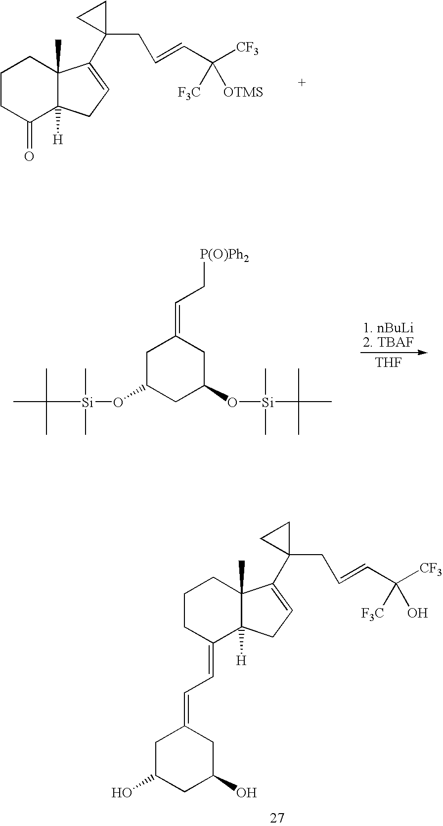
C1CC(=O)C2([H])C(C)(C1)C(C1(CC=CC([CF3])([F3C])[OTMS])CC1)=CC2.[THF].C1C(O[Si](C(C)(C)C)(C)C)CC(O[Si](C(C)(C)C)(C)C)CC1=CC[P(O)Ph2].C1CC(=CC=C2CC(O)CC(O)C2)C2([H])C(C)(C1)C(C1(CC=CC([CF3])([F3C])O)CC1)=CC2
